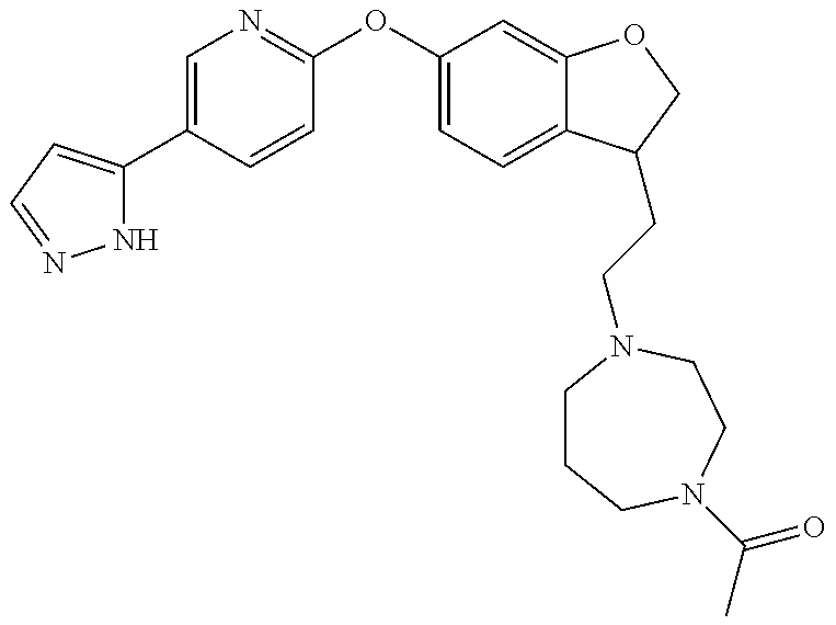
N1C(C2=CN=C(OC3=CC=C4C(=C3)OCC4CCN3CCCN(C(=O)C)CC3)C=C2)=CC=N1
